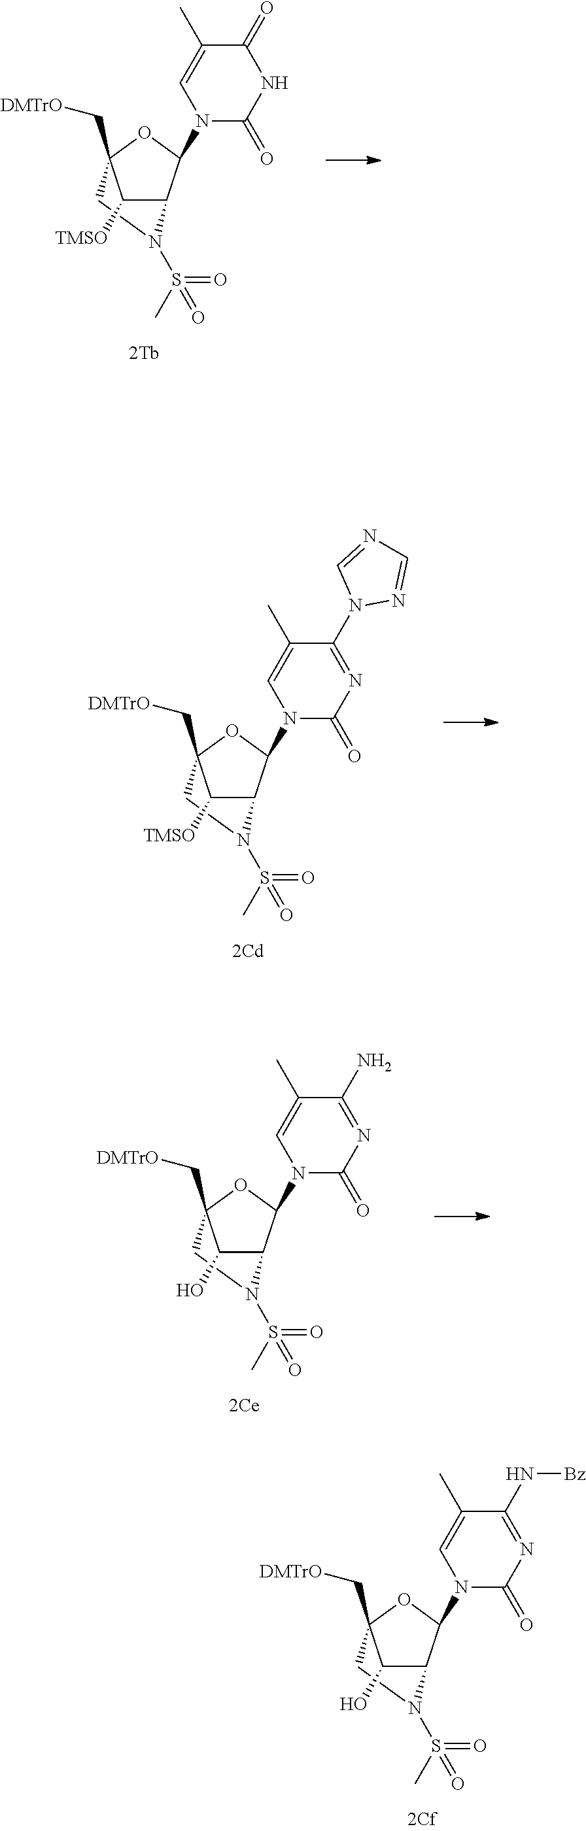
C1C2(C[DMTrO])C([TMSO])C(C(N3C(=O)NC(=O)C(C)=C3)O2)N1S(C)(=O)=O.C1C2(C[DMTrO])C([TMSO])C(C(N3C(=O)N=C(N4N=CN=C4)C(C)=C3)O2)N1S(C)(=O)=O.C1C2(C[DMTrO])C(O)C(C(N3C(=O)N=C(N[Bz])C(C)=C3)O2)N1S(C)(=O)=O.C1C2(C[DMTrO])C(O)C(C(N3C(=O)N=C(N)C(C)=C3)O2)N1S(C)(=O)=O
